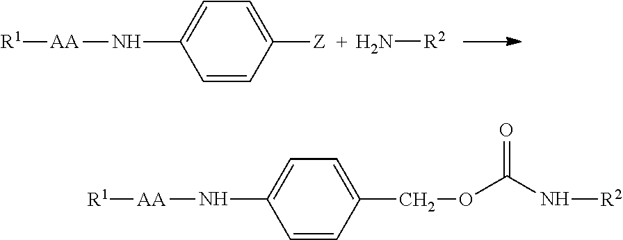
[R1][AA]NC1=CC=C([Z])C=C1.N[R2].[R1][AA]NC1=CC=C(COC(N[R2])=O)C=C1
